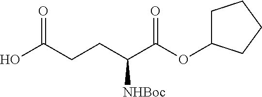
OC(CCC(C(OC1CCCC1)=O)[NHBoc])=O
